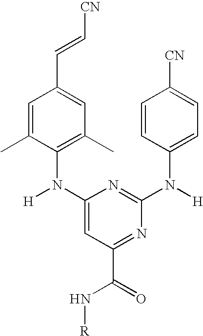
C1=C(C)C(N(C2=CC(C(=O)N[R])=NC(N([H])C3=CC=C([CN])C=C3)=N2)[H])=C(C)C=C1C=C[CN]
